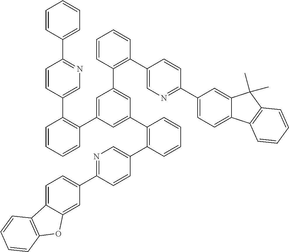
N1=C(C2=CC=C3C(=C2)OC2=C3C=CC=C2)C=CC(C2=C(C3=CC(C4=C(C5=CN=C(C6=CC=CC=C6)C=C5)C=CC=C4)=CC(C4=C(C5=CN=C(C6=CC=C7C(=C6)C(C)(C)C6=C7C=CC=C6)C=C5)C=CC=C4)=C3)C=CC=C2)=C1
